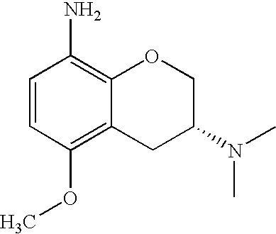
C1=CC(OC)=C2C(=C1N)OCC(N(C)C)C2
